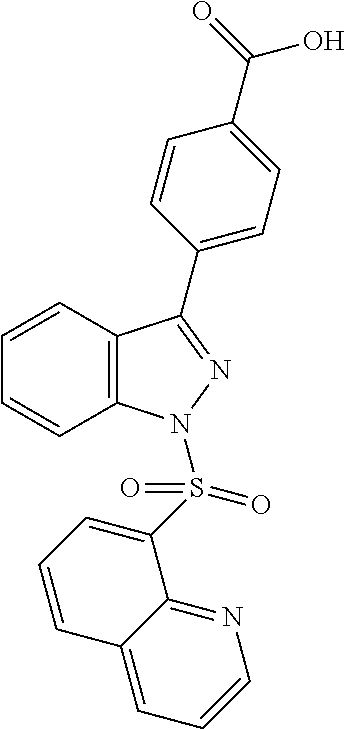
C1=CC2=C(C=C1)C(C1=CC=C(C(=O)O)C=C1)=NN2S(=O)(=O)C1=CC=CC2=CC=CN=C21
